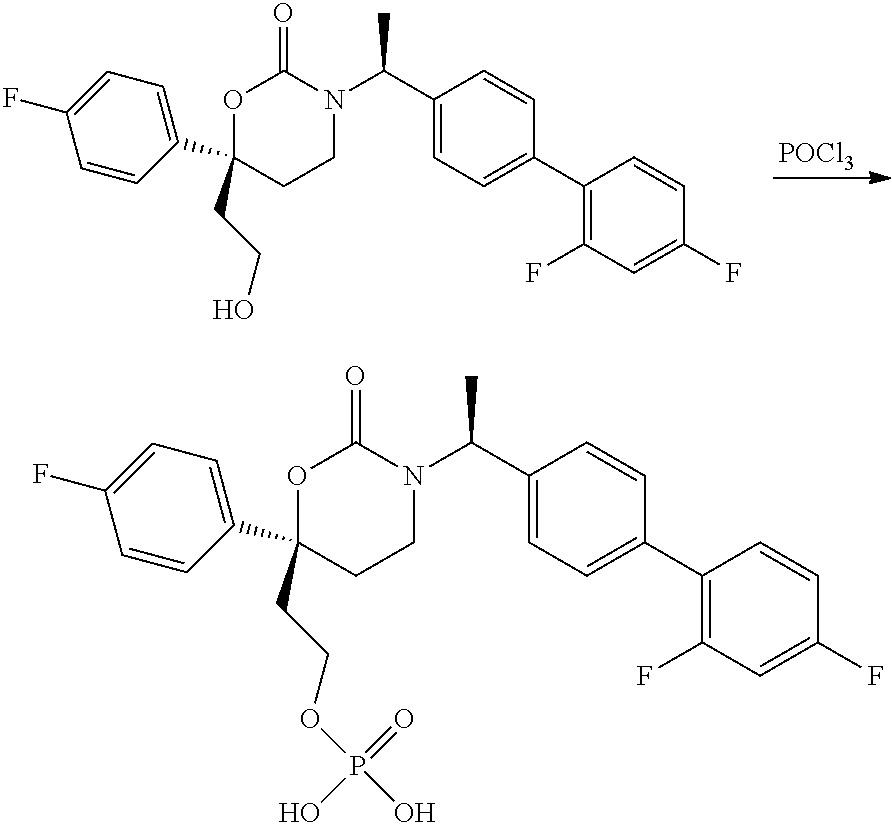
[POCl3].C1(C2=CC=C(F)C=C2)(CCO)CCN(C(C)C2=CC=C(C3=C(F)C=C(F)C=C3)C=C2)C(=O)O1.C1(C2=CC=C(F)C=C2)(CCOP(O)(=O)O)CCN(C(C)C2=CC=C(C3=C(F)C=C(F)C=C3)C=C2)C(=O)O1
